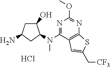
NC1CC(O)C(N(C2=NC(OC)=NC3=C2C=C(C[CF3])S3)C)C1.Cl
